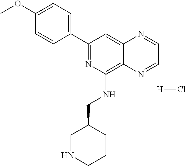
C1(C2=CC=C(OC)C=C2)=NC(NCC2CNCCC2)=C2C(=C1)N=CC=N2.[H]Cl
